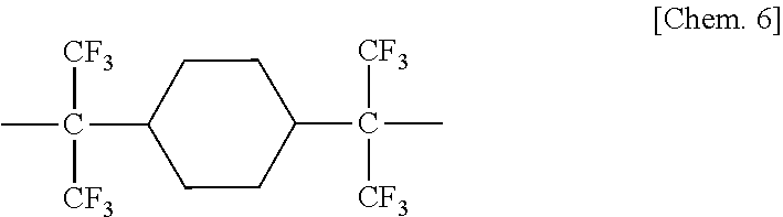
C1(C([CF3])([CF3])C)CCC(C([CF3])([CF3])C)CC1
